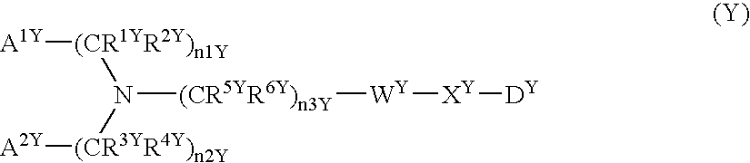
[(CR5YR6Y)n3Y](N([(CR3YR4Y)n2Y][A2Y])[(CR1YR2Y)n1Y][A1Y])[WY][XY][DY]
